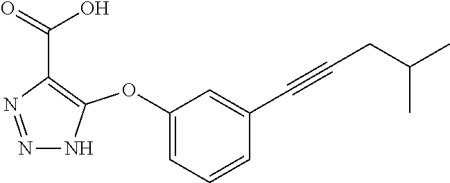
N1=NC(C(=O)O)=C(OC2=CC=CC(C#CCC(C)C)=C2)N1
